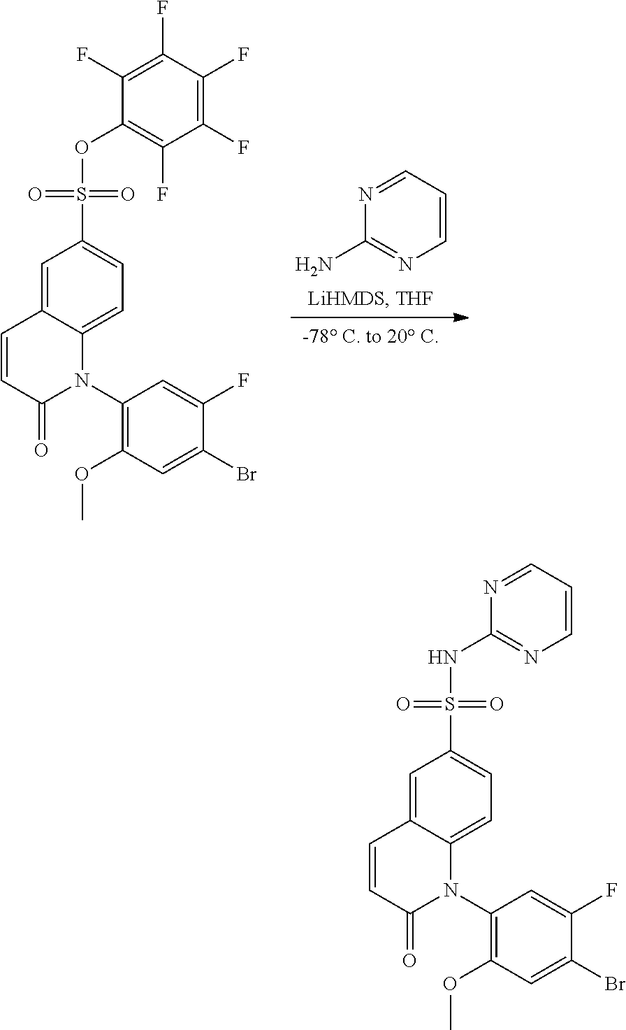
C1=NC(N)=NC=C1.C1(S(=O)(=O)OC2=C(F)C(F)=C(F)C(F)=C2F)=CC=C2C(=C1)C=CC(=O)N2C1=C(OC)C=C(Br)C(F)=C1.C1(S(=O)(=O)NC2=NC=CC=N2)=CC=C2C(=C1)C=CC(=O)N2C1=C(OC)C=C(Br)C(F)=C1
